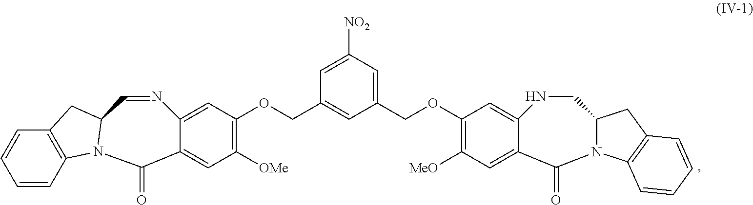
C1=CC2=C(C=C1)CC1N2C(=O)C2=CC([OMe])=C(OCC3=CC(COC4=C([MeO])C=C5C(=O)N6C(CNC5=C4)CC4=C6C=CC=C4)=CC([NO2])=C3)C=C2N=C1
